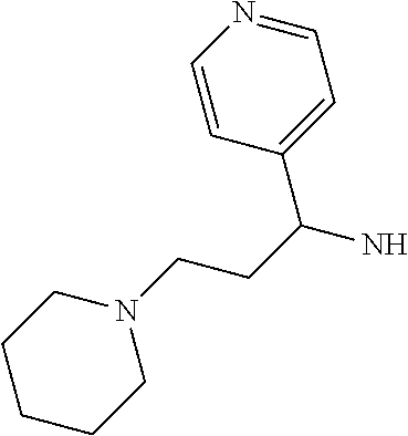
N1(CCC(N)C2=CC=NC=C2)CCCCC1
